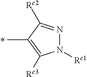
N1([Rc1])N=C([Rc2])C(C)=C1[Rc3]
